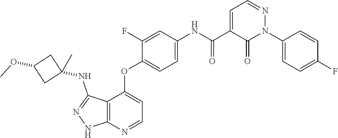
C12=C(N=CC=C1OC1=CC=C(NC(C3=CC=NN(C4=CC=C(F)C=C4)C3=O)=O)C=C1F)NN=C2NC1(C)CC(OC)C1
